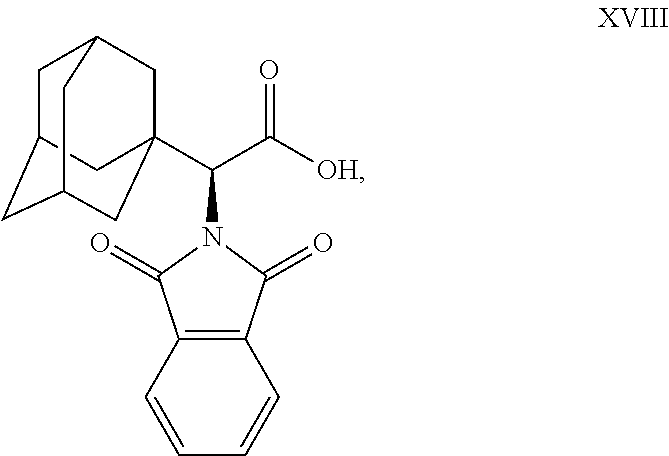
C1C2CC3CC(C(C([OH])=O)N4C(=O)C5=C(C4=O)C=CC=C5)(CC1C3)C2
